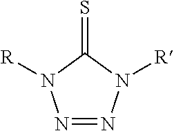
N1=NN([R])C(=S)N1[R]
